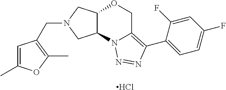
Cl.C(N1CC2C(C1)N1C(=C(C3=CC=C(F)C=C3F)N=N1)CO2)C1=C(C)OC(C)=C1
